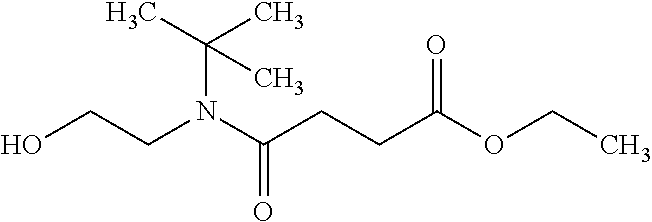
OCCN(C(CCC(OCC)=O)=O)C(C)(C)C
